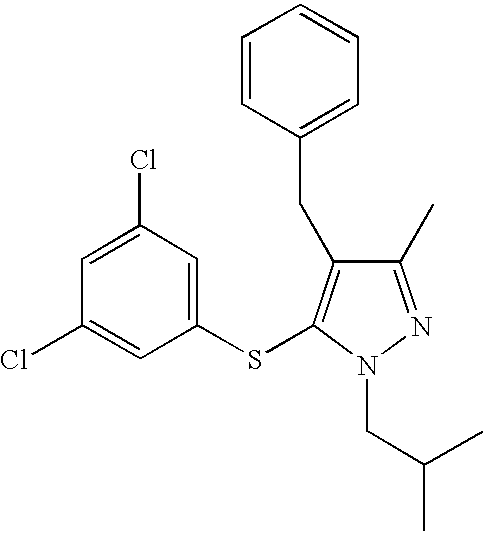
C1(Cl)=CC(Cl)=CC(SC2=C(CC3=CC=CC=C3)C(C)=NN2CC(C)C)=C1
